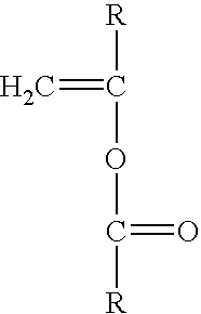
C([R])(=C)OC(=O)[R]
